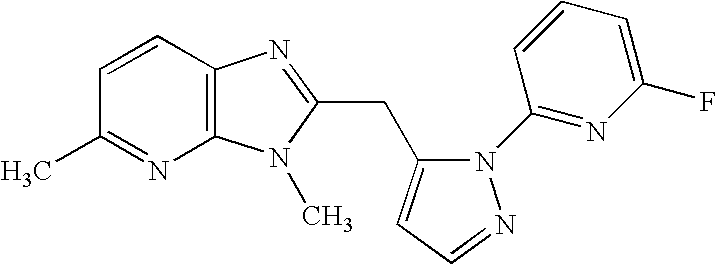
C1=CC2=C(N=C1C)N(C)C(CC1=CC=NN1C1=NC(F)=CC=C1)=N2
